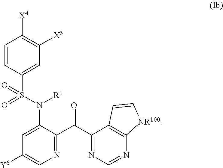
N1=C(C(C2=NC=NC3=C2C=C[NR100]3)=O)C(N(S(=O)(=O)C2=CC([X3])=C([X4])C=C2)[R1])=CC([Y6])=C1
